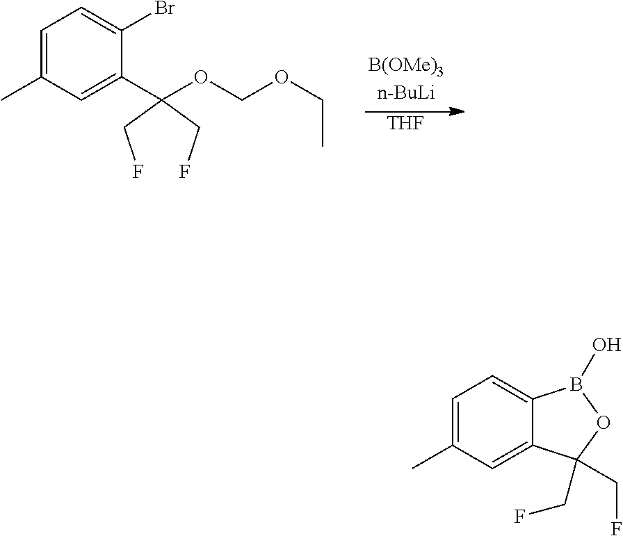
[THF].C1=C(Br)C(C(OCOCC)(CF)CF)=CC(C)=C1.C1=C(C)C=C2C(=C1)B(O)OC2(CF)CF
